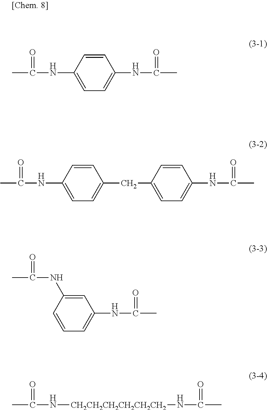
CC(NC1=CC=C(NC(C)=O)C=C1)=O.CC(NC1=CC=C(CC2=CC=C(NC(C)=O)C=C2)C=C1)=O.C1=CC=C(NC(C)=O)C=C1NC(C)=O.CC(N[CH2CH2CH2CH2CH2CH2]NC(C)=O)=O
